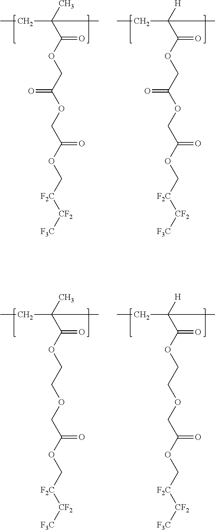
CCC(C(OCC(OCC(OC[F2C][CF2][F3C])=O)=O)=O)(C)C.CCC(C(OCC(OCC(OC[F2C][CF2][F3C])=O)=O)=O)([H])C.CCC(C(OCCOCC(OC[F2C][CF2][F3C])=O)=O)(C)C.CCC(C(OCCOCC(OC[F2C][CF2][F3C])=O)=O)([H])C
